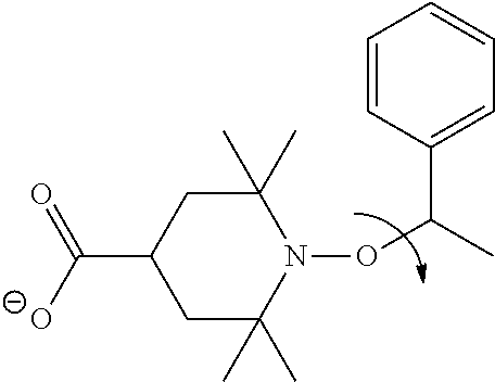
C1C(C)(C)N(OC(C)C2=CC=CC=C2)C(C)(C)CC1C([O-])=O
